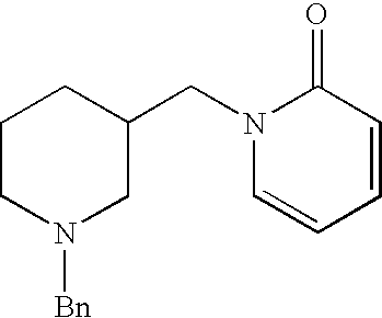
C1CN([Bn])CC(CN2C=CC=CC2=O)C1
